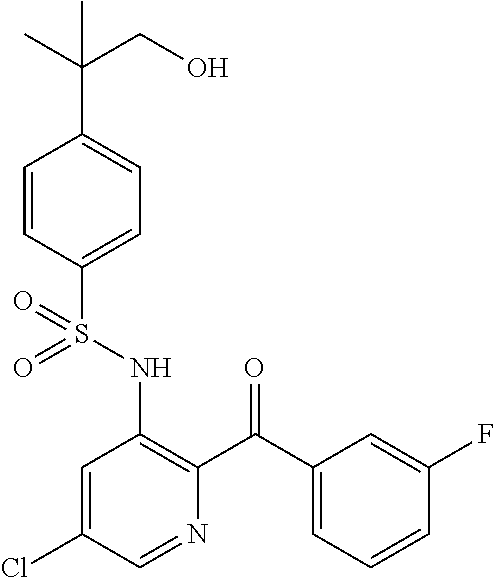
C1=CC(S(NC2=C(C(C3=CC=CC(F)=C3)=O)N=CC(Cl)=C2)(=O)=O)=CC=C1C(C)(CO)C
